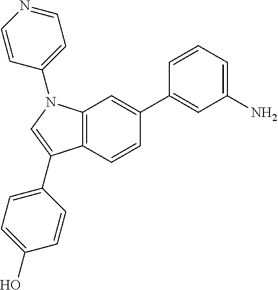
C12=C(C=CC(C3=CC(N)=CC=C3)=C1)C(C1=CC=C(O)C=C1)=CN2C1=CC=NC=C1
